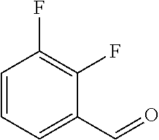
C1(F)=C(F)C=CC=C1C=O
